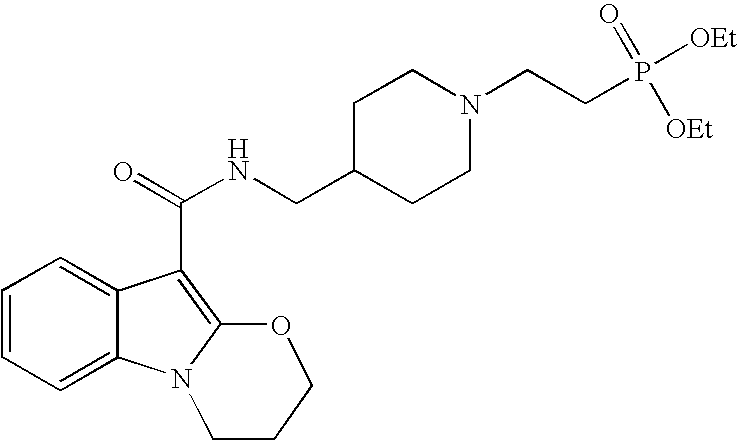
C1=CC=C2C(=C1)C(C(=O)NCC1CCN(CCP([OEt])(=O)[OEt])CC1)=C1N2CCCO1
